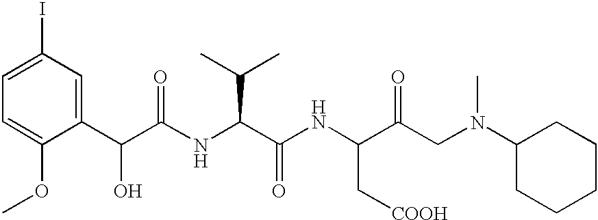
C1=C(OC)C(C(C(NC(C(NC(C(CN(C)C2CCCCC2)=O)C[COOH])=O)C(C)C)=O)O)=CC(I)=C1
